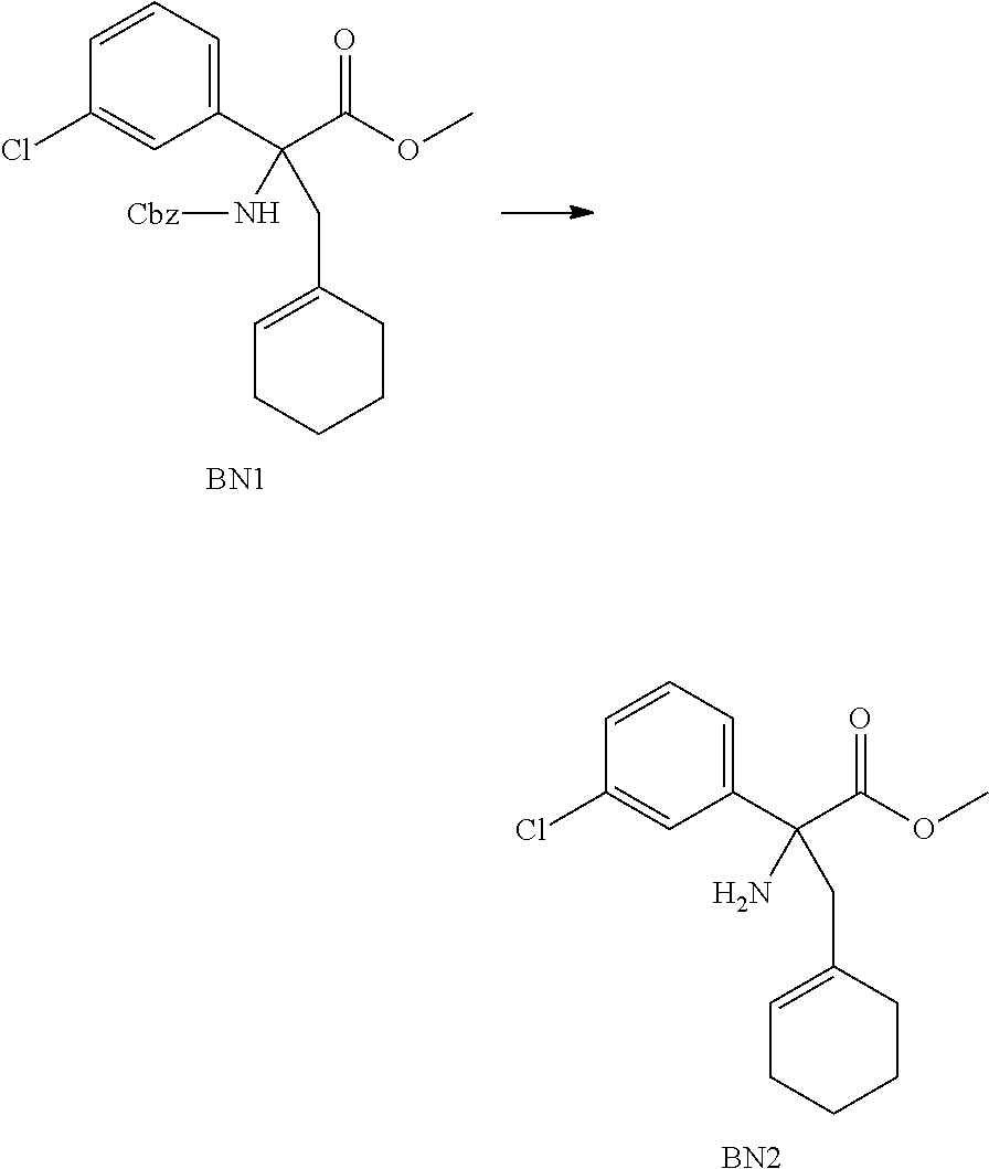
C1=CC=C(C(C(OC)=O)(N[Cbz])CC2=CCCCC2)C=C1Cl.[BN1].C1=CC=C(C(C(OC)=O)(N)CC2=CCCCC2)C=C1Cl.[BN2]
